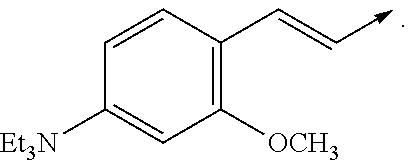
C1([OCH3])=C(C=C->C)C=CC([Et3N])=C1
